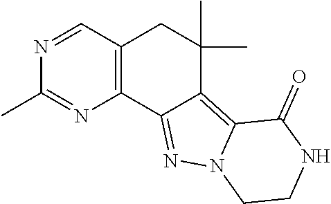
C12=C(N=C(C)N=C1)C1=NN3C(=C1C(C)(C)C2)C(=O)NCC3
